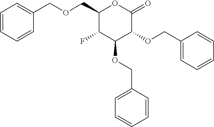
C1=CC=CC(COCC2C(F)C(OCC3=CC=CC=C3)C(OCC3=CC=CC=C3)C(=O)O2)=C1
